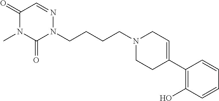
C1(=O)N(C)C(=O)N(CCCCN2CCC(C3=C(O)C=CC=C3)=CC2)N=C1
